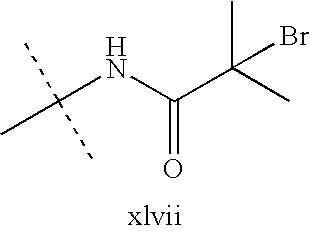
CC(NC(C(C)(C)Br)=O)(C)C
